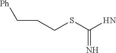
C(CSC(N)=N)C[Ph]
